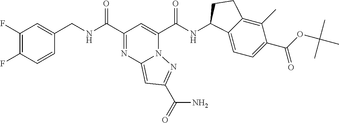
C1(F)=C(F)C=CC(CNC(C2=NC3=CC(C(=O)N)=NN3C(C(NC3C4=CC=C(C(OC(C)(C)C)=O)C(C)=C4CC3)=O)=C2)=O)=C1
